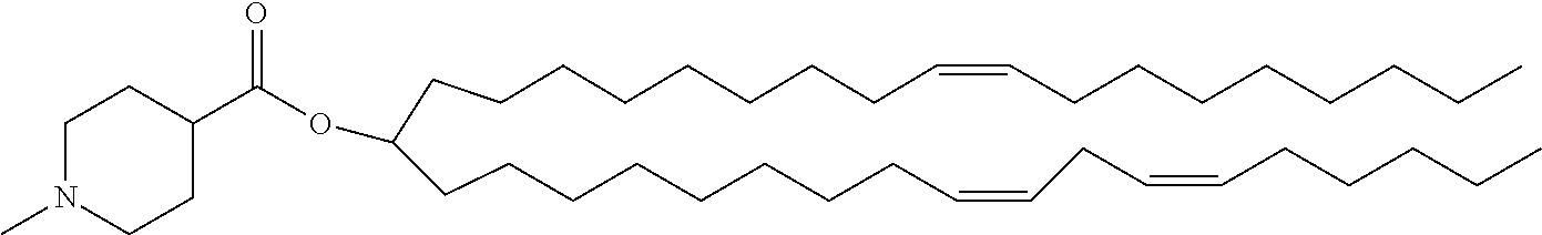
C(CCCCCCCC=CCCCCCCCC)C(CCCCCCCCC=CCC=CCCCCC)OC(=O)C1CCN(C)CC1
